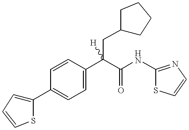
C1(C2=CC=CS2)=CC=C(C(C(=O)NC2=NC=CS2)(CC2CCCC2)[H])C=C1
